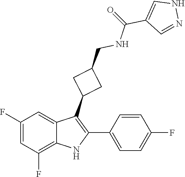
C1=C(F)C=C2C(C3CC(CNC(=O)C4=CNN=C4)C3)=C(C3=CC=C(F)C=C3)NC2=C1F
